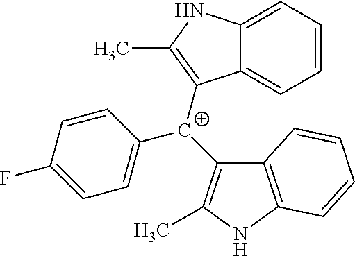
C1([C+](C2=C(C)NC3=CC=CC=C32)C2=C(C)NC3=C2C=CC=C3)=CC=C(F)C=C1
